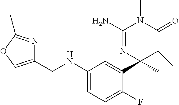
C1(NCC2=COC(C)=N2)=CC=C(F)C(C2(C)C(C)(C)C(=O)N(C)C(N)=N2)=C1
